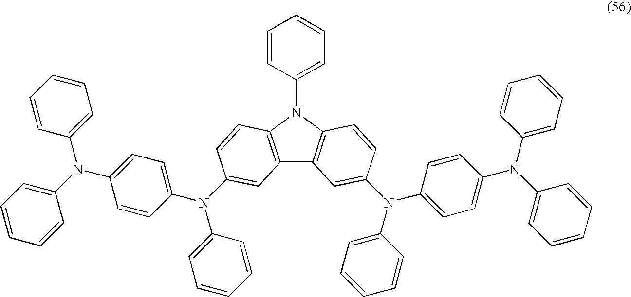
C12=C(N(C3=CC=CC=C3)C3=C1C=C(N(C1=CC=CC=C1)C1=CC=C(N(C4=CC=CC=C4)C4=CC=CC=C4)C=C1)C=C3)C=CC(N(C1=CC=C(N(C3=CC=CC=C3)C3=CC=CC=C3)C=C1)C1=CC=CC=C1)=C2
